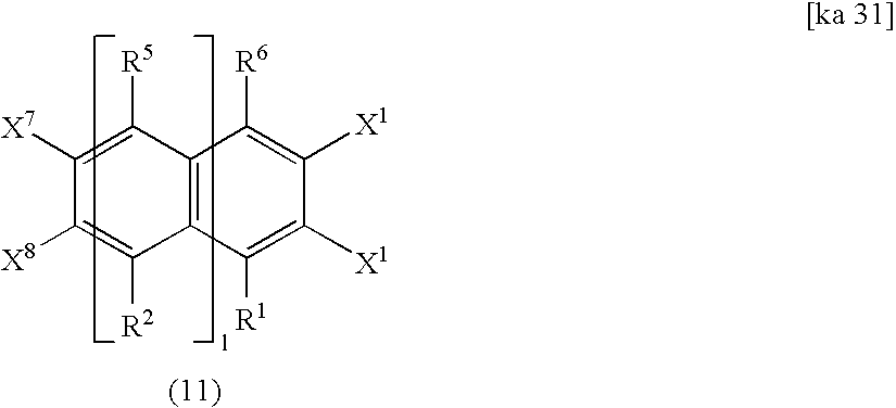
[X7]C1=C([R5])C2=C(C([R2])=C1[X8])C([R1])=C([X1])C([X1])=C2[R6]
